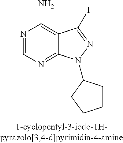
N1=CN=C2C(=C1N)C(I)=NN2C1CCCC1
